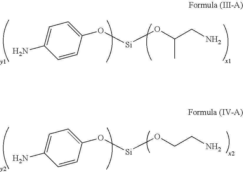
C1=CC(O[Si]OC(CN)C)=CC=C1N.C1=CC(O[Si]OCCN)=CC=C1N
